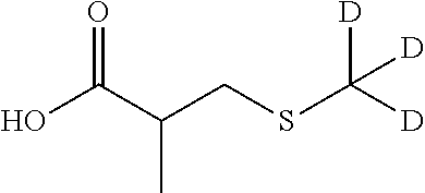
OC(C(CSC([D])([D])[D])C)=O
